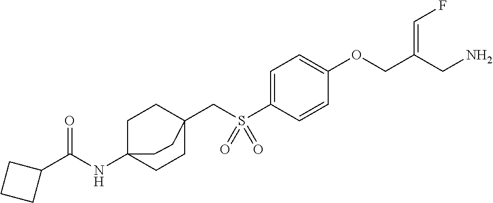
C1=C(S(CC23CCC(NC(C4CCC4)=O)(CC2)CC3)(=O)=O)C=CC(OCC(CN)=CF)=C1
